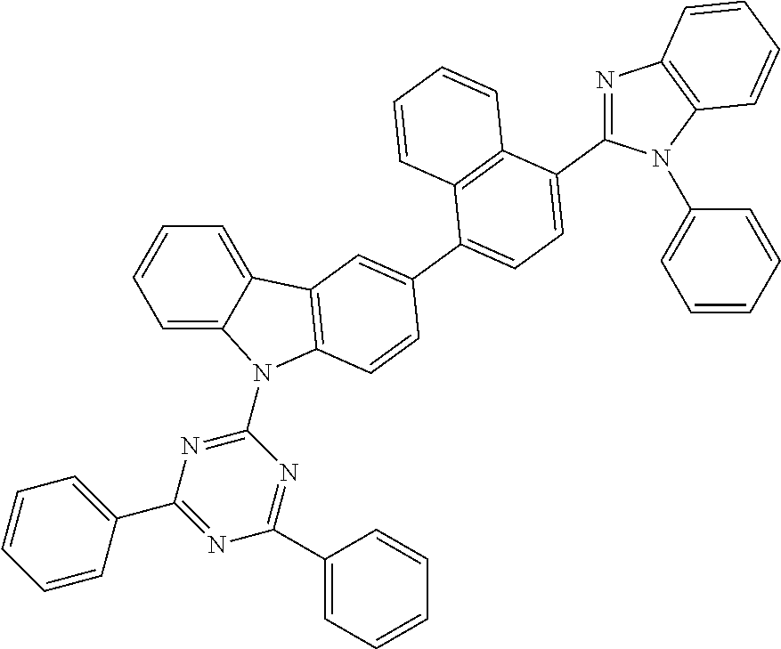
C1=C2C(=CC=C1)C1=C(N2C2=NC(C3=CC=CC=C3)=NC(C3=CC=CC=C3)=N2)C=CC(C2=CC=C(C3=NC4=C(N3C3=CC=CC=C3)C=CC=C4)C3=C2C=CC=C3)=C1
